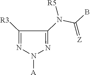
[A]N1N=C(N(C(=[Z])B)[R5])C([R3])=N1
